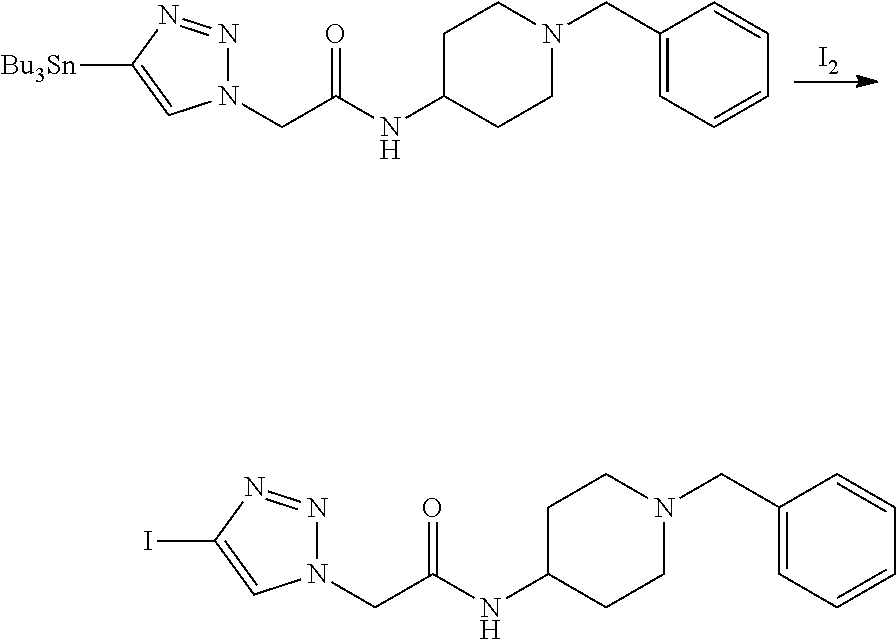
[I2].C(C(=O)NC1CCN(CC2=CC=CC=C2)CC1)N1N=NC([Bu3Sn])=C1.C(C(=O)NC1CCN(CC2=CC=CC=C2)CC1)N1N=NC(I)=C1
